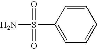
C1(S(=O)(=O)N)=CC=CC=C1
